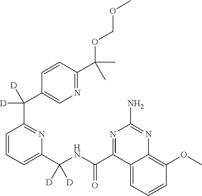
C1(C(NC(C2=NC(N)=NC3=C(OC)C=CC=C23)=O)([D])[D])=CC=CC(C(C2=CN=C(C(C)(C)OCOC)C=C2)([D])[D])=N1
